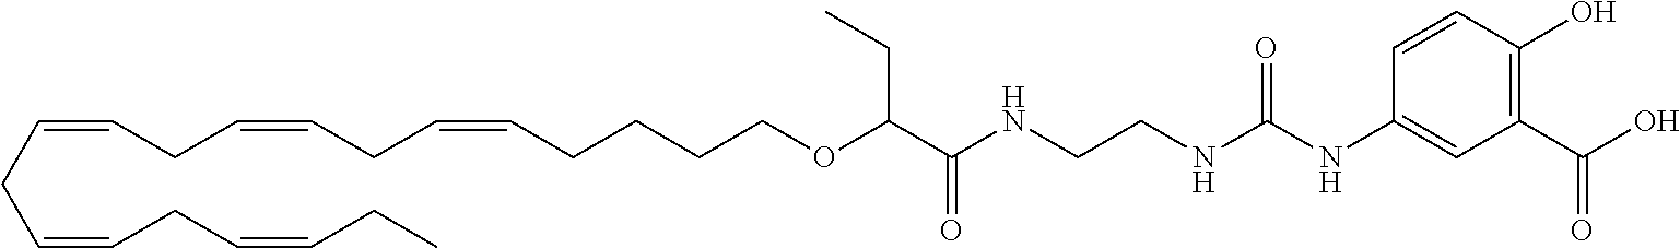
C(CC=CCC=CCC=CCCCCOC(C(=O)NCCNC(NC1=CC(C(O)=O)=C(O)C=C1)=O)CC)=CCC=CCC
